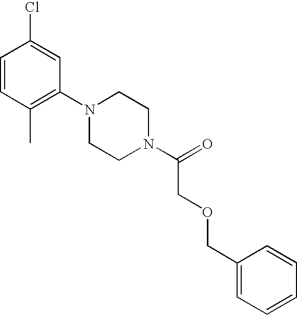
C1=CC(C)=C(N2CCN(C(=O)COCC3=CC=CC=C3)CC2)C=C1Cl
